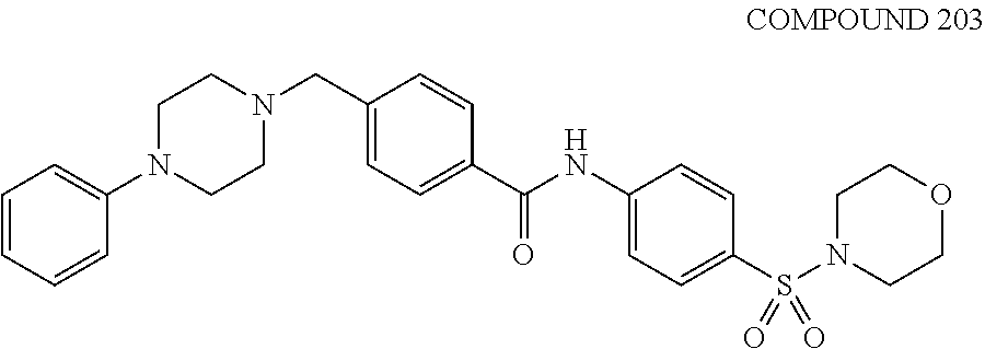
C1=C(N2CCN(CC3=CC=C(C(NC4=CC=C(S(N5CCOCC5)(=O)=O)C=C4)=O)C=C3)CC2)C=CC=C1
